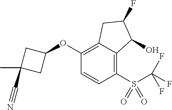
C1(OC2CC(C#N)(C)C2)=C2C(=C(S(=O)(=O)C(F)(F)F)C=C1)C(O)C(F)C2
